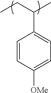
C1=CC([OMe])=CC=C1C(C)CC
